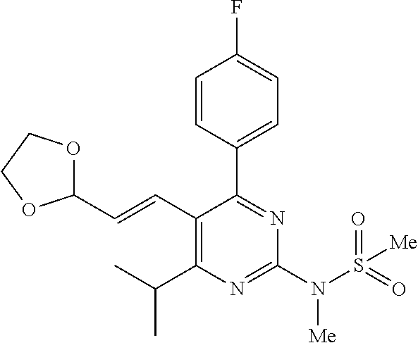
C1=CC(C2=NC(N(S(=O)(=O)[Me])[Me])=NC(C(C)C)=C2C=CC2OCCO2)=CC=C1F
